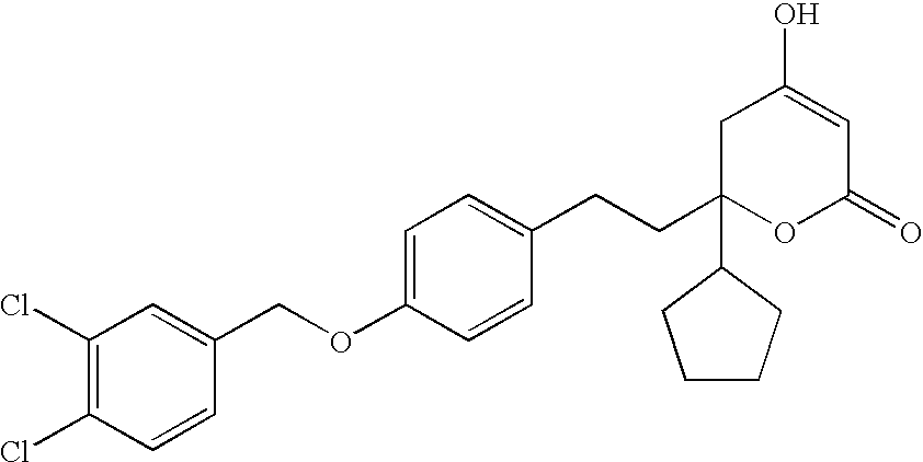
C(OC1=CC=C(CCC2(C3CCCC3)OC(=O)C=C(O)C2)C=C1)C1=CC(Cl)=C(Cl)C=C1
